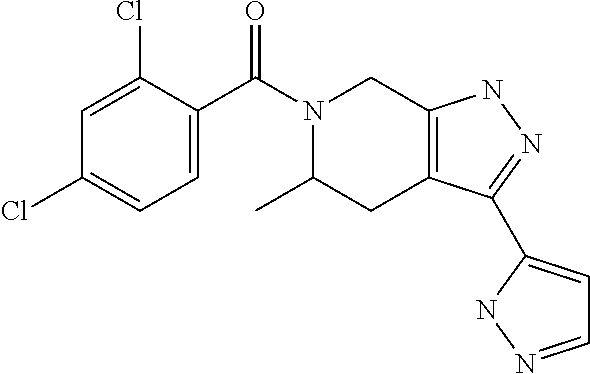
C1=C(Cl)C(C(N2C(C)CC3=C(C2)NN=C3C2=CC=NN2)=O)=CC=C1Cl
